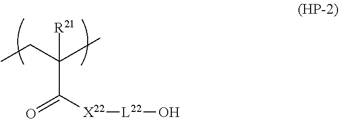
CCC(C)(C([X22][L22]O)=O)[R21]
